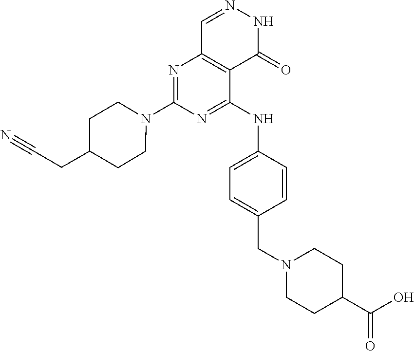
N1=C(NC2=CC=C(CN3CCC(C(O)=O)CC3)C=C2)C2=C(N=C1N1CCC(CC#N)CC1)C=NNC2=O
